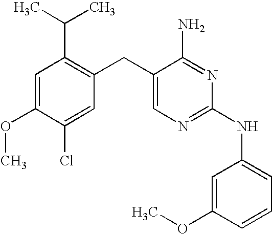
C1=C(OC)C(Cl)=CC(CC2=CN=C(NC3=CC=CC(OC)=C3)N=C2N)=C1C(C)C
